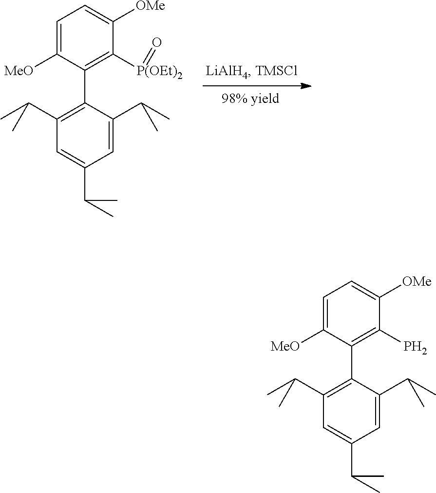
C1(C2=C(C(C)C)C=C(C(C)C)C=C2C(C)C)=C([P(OEt)2]=O)C([OMe])=CC=C1[MeO].C1(C2=C(C(C)C)C=C(C(C)C)C=C2C(C)C)=C(P)C([OMe])=CC=C1[MeO]
